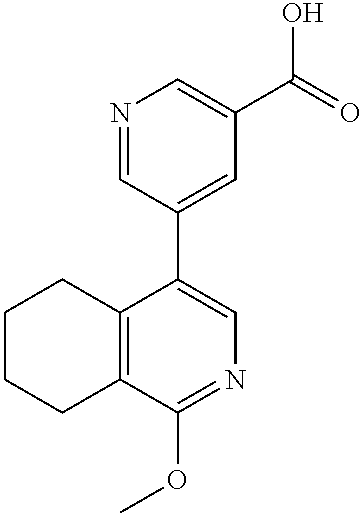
C1CCC2=C(C1)C(OC)=NC=C2C1=CC(C(O)=O)=CN=C1
